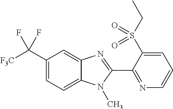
C1(C([F3C])(F)F)=CC=C2C(=C1)N=C(C1=NC=CC=C1S(CC)(=O)=O)N2C
